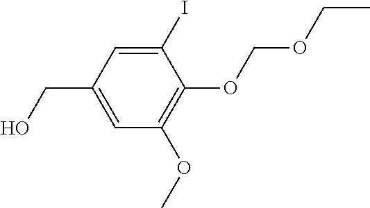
C1(I)=CC(CO)=CC(OC)=C1OCOCC
